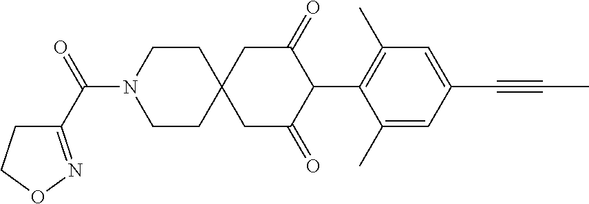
C1CN(C(=O)C2=NOCC2)CCC12CC(=O)C(C1=C(C)C=C(C#CC)C=C1C)C(=O)C2
